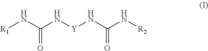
[R1]NC(N[Y]NC(N[R2])=O)=O
